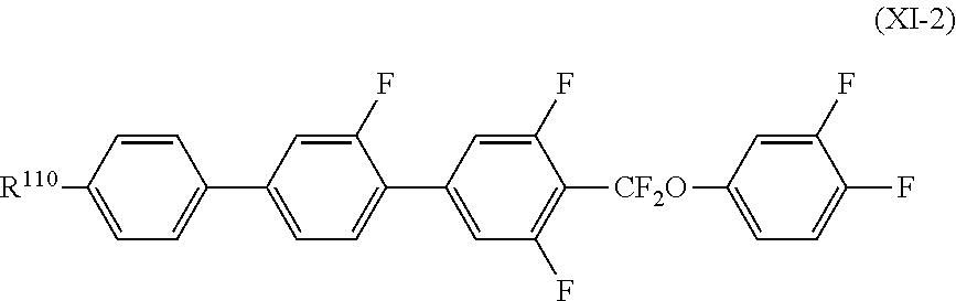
C1(C2=CC=C(C3=CC(F)=C([CF2O]C4=CC=C(F)C(F)=C4)C(F)=C3)C(F)=C2)=CC=C([R110])C=C1
